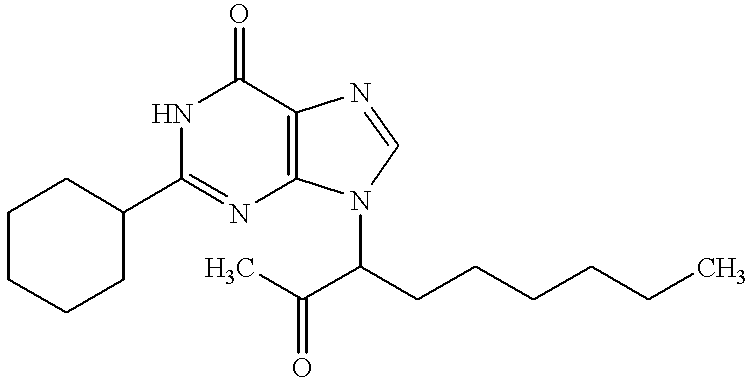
N1C(C2CCCCC2)=NC2=C(C1=O)N=CN2C(C(=O)C)CCCCCC
